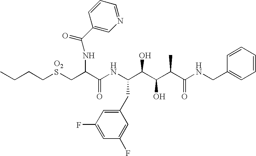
C(CC[O2S]CC(C(NC(C(C(C(C(NCC1=CC=CC=C1)=O)C)O)O)CC1=CC(F)=CC(F)=C1)=O)NC(=O)C1=CN=CC=C1)C
